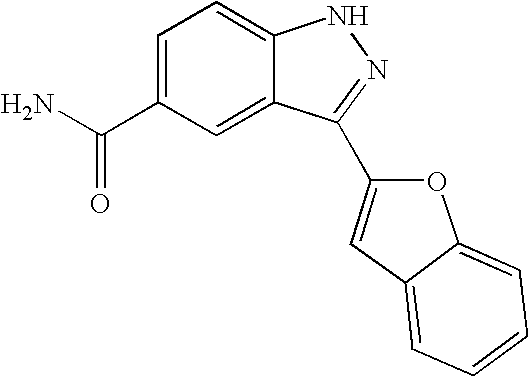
C1=C(C(N)=O)C=C2C(=C1)NN=C2C1=CC2=CC=CC=C2O1
